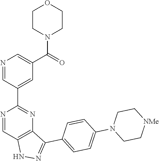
N1=CC2=C(N=C1C1=CC(C(=O)N3CCOCC3)=CN=C1)C(C1=CC=C(N3CC[NMe]CC3)C=C1)=NN2
